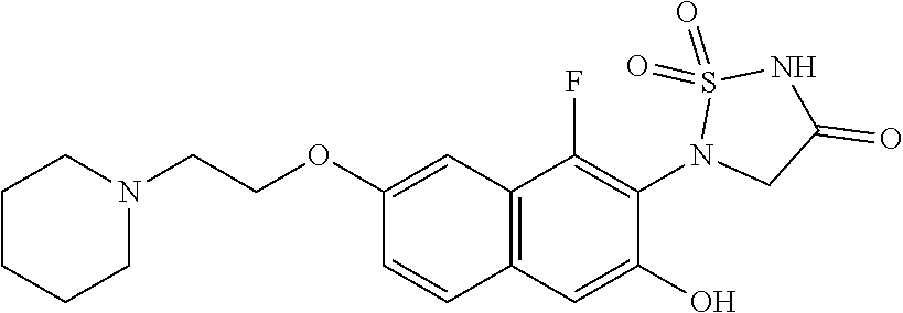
C1(OCCN2CCCCC2)=CC2=C(C=C1)C=C(O)C(N1CC(=O)NS1(=O)=O)=C2F
